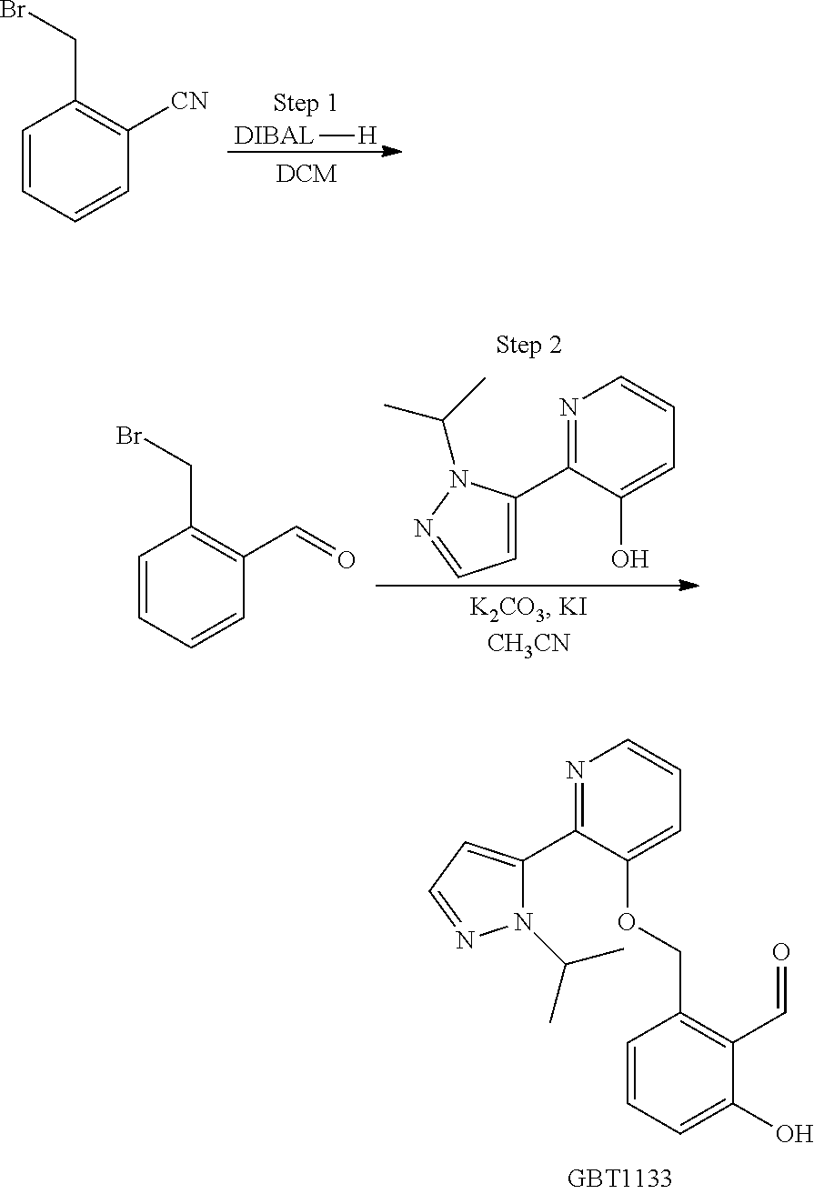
N1=C(C2=CC=NN2C(C)C)C(OCC2=C(C=O)C(O)=CC=C2)=CC=C1.[DIBAL][H].C1=CC=CC([CN])=C1CBr.N1=C(C2=CC=NN2C(C)C)C(O)=CC=C1.C1=CC=CC(C=O)=C1CBr
